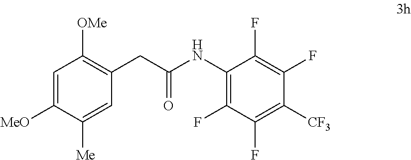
C1=C([MeO])C([Me])=CC(CC(NC2=C(F)C(F)=C([CF3])C(F)=C2F)=O)=C1[OMe]
